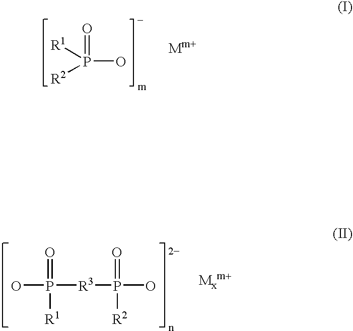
P(O)([R1])([R2])=O.OP([R3]P(O)(=O)[R2])([R1])=O
